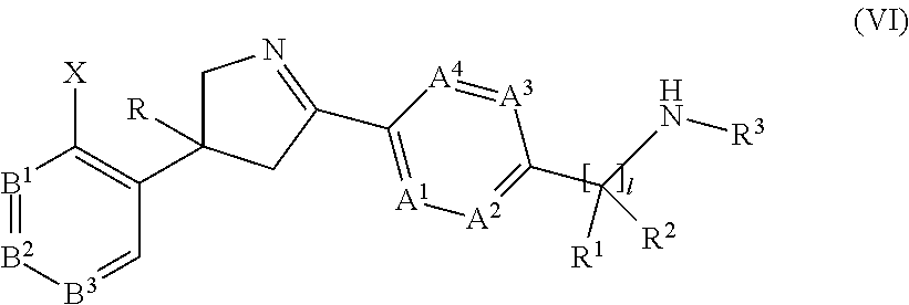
[B1]1=[B2][B3]=CC(C2([R])CN=C(C3=[A1][A2]=C(C(N[R3])([R1])[R2])[A3]=[A4]3)C2)=C1[X]
